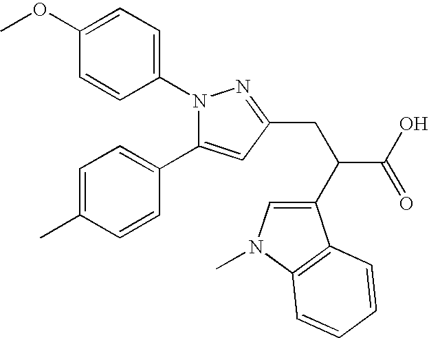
C1(OC)=CC=C(N2C(C3=CC=C(C)C=C3)=CC(CC(C(O)=O)C3=CN(C)C4=C3C=CC=C4)=N2)C=C1
